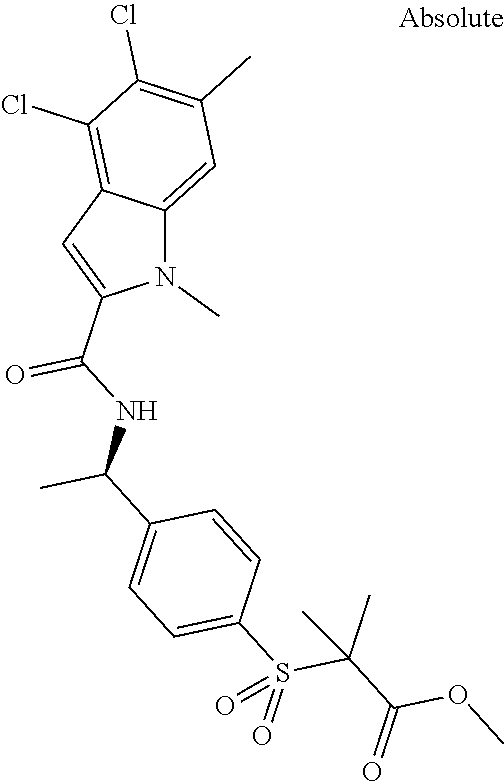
N1(C)C2=CC(C)=C(Cl)C(Cl)=C2C=C1C(NC(C1=CC=C(S(=O)(C(C(=O)OC)(C)C)=O)C=C1)C)=O
